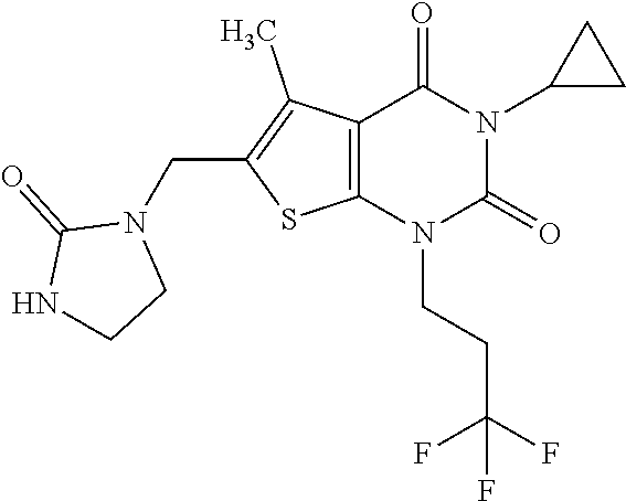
C12=C(N(CCC(F)(F)F)C(=O)N(C3CC3)C1=O)SC(CN1C(=O)NCC1)=C2C
